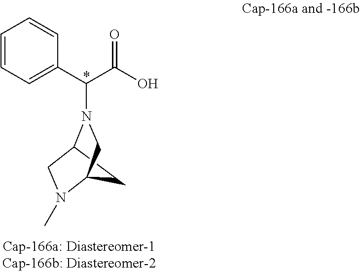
C12CC(N(C)C1)CN2C(C1=CC=CC=C1)C(O)=O
